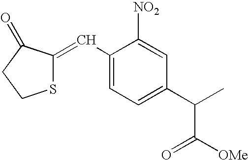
C1(C=C2SCCC2=O)=CC=C(C(C([OMe])=O)C)C=C1[NO2]
